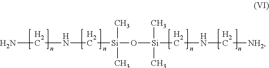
NCNC[Si](O[Si](CNC[NH2])(C)C)(C)C
